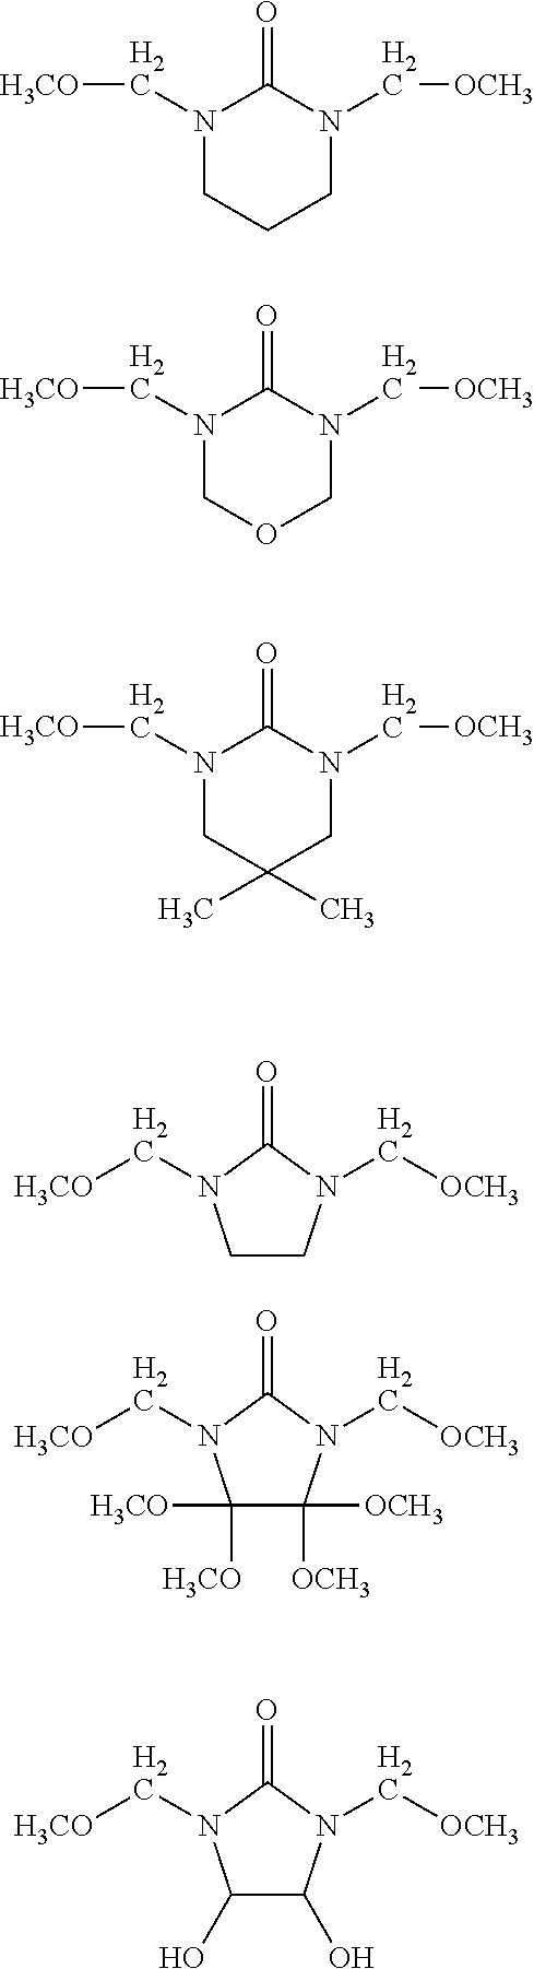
N1(C[H3CO])CCCN(C[OCH3])C1=O.N1(C[H3CO])COCN(C[OCH3])C1=O.N1(C[H3CO])CC(C)(C)CN(C[OCH3])C1=O.C1CN(C[OCH3])C(=O)N1C[H3CO].C1([H3CO])([H3CO])C([OCH3])([OCH3])N(C[OCH3])C(=O)N1C[H3CO].C1(O)C(O)N(C[OCH3])C(=O)N1C[H3CO]
